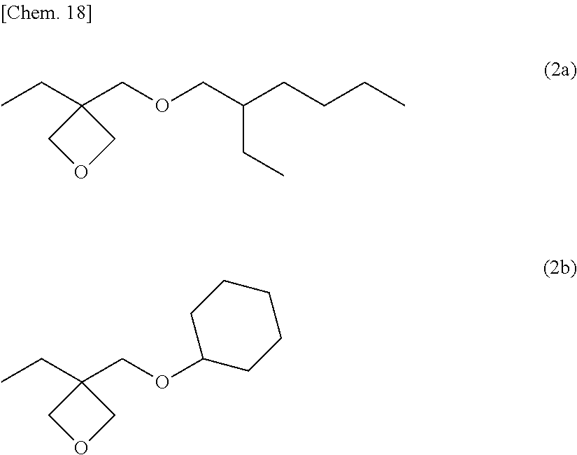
CCC1(COCC(CCCC)CC)COC1.CCC1(COC2CCCCC2)COC1
